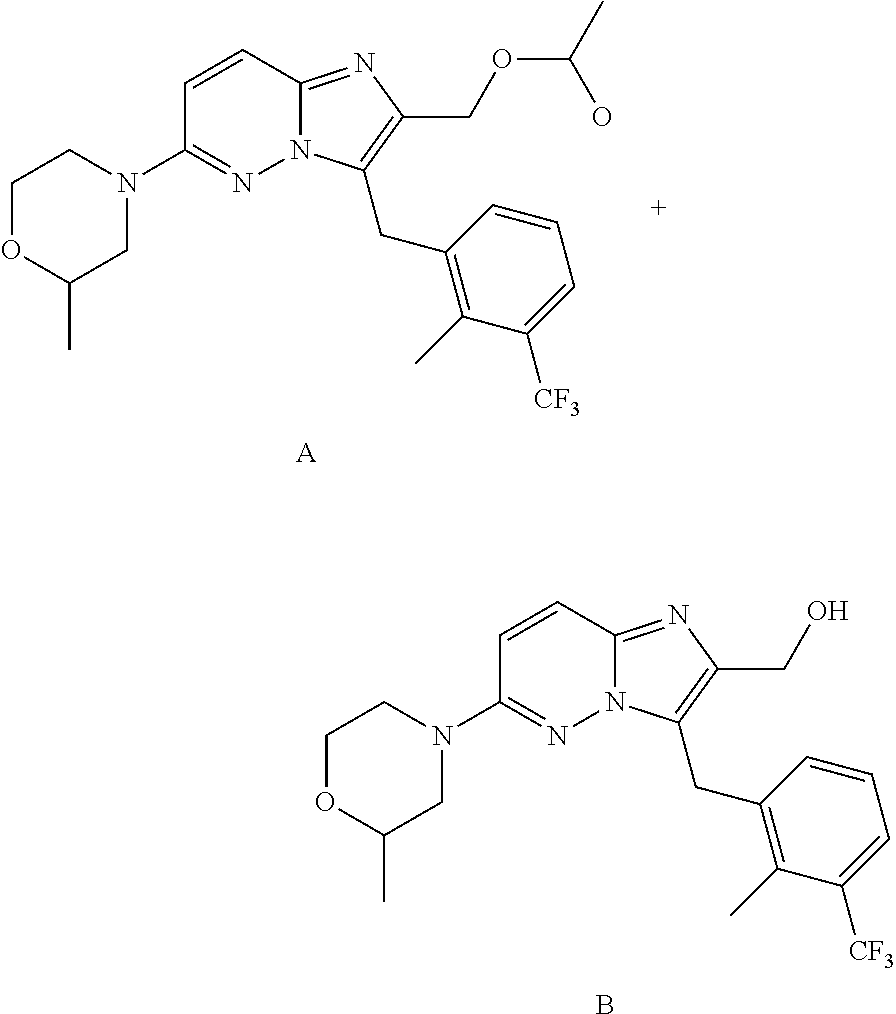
N1(C2=NN3C(=NC(CO)=C3CC3=C(C)C([CF3])=CC=C3)C=C2)CCOC(C)C1.B.N1(C2=NN3C(=NC(COC(C)O)=C3CC3=C(C)C([CF3])=CC=C3)C=C2)CCOC(C)C1.[A]
